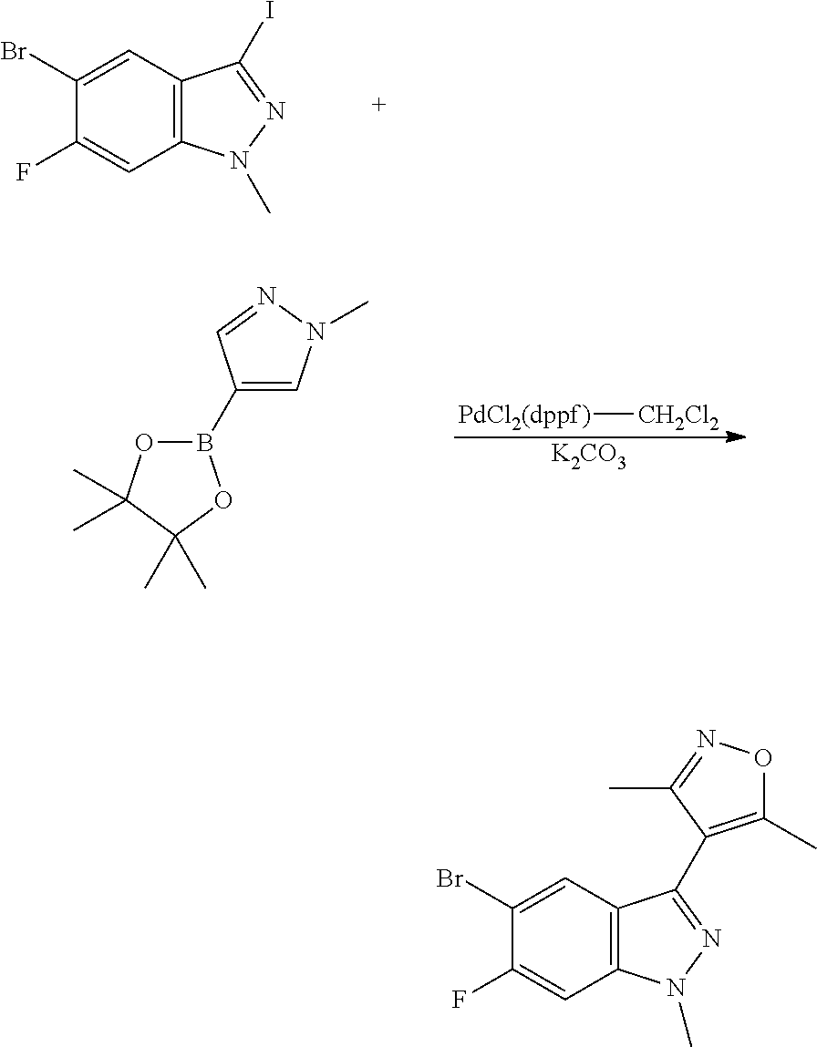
[PdCl2(dppf)][CH2Cl2].[K2CO3].B1(C2=CN(C)N=C2)OC(C)(C)C(C)(C)O1.C1(Br)=CC2=C(C=C1F)N(C)N=C2I.C1(C)=C(C2=NN(C)C3=C2C=C(Br)C(F)=C3)C(C)=NO1
